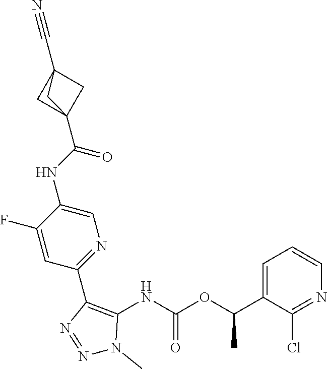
C1(C(OC(NC2=C(C3=NC=C(NC(C45CC(C#N)(C4)C5)=O)C(F)=C3)N=NN2C)=O)C)=CC=CN=C1Cl
